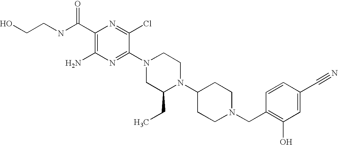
C1(C(NCCO)=O)=C(N)N=C(N2CC(CC)N(C3CCN(CC4=C(O)C=C(C#N)C=C4)CC3)CC2)C(Cl)=N1
